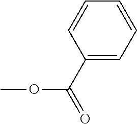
C1(C(=O)OC)=CC=CC=C1
